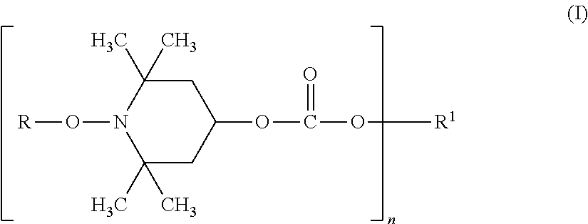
C1C(C)(C)N(O[R])C(C)(C)CC1OC(O[R1])=O
